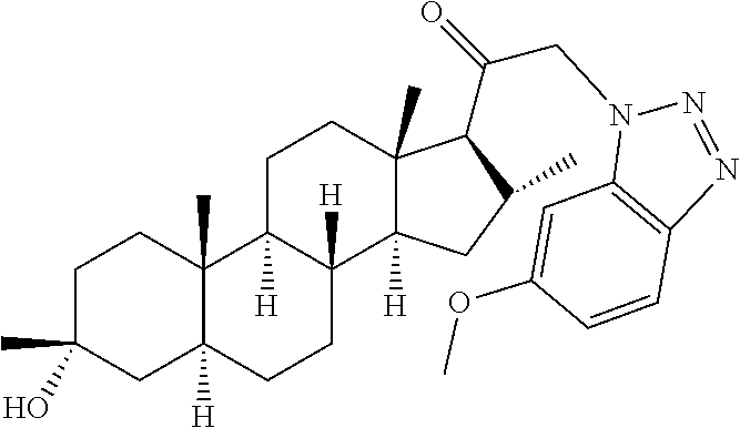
C1C(C)(O)CC2([H])C(C)(C1)C1([H])C([H])(CC2)C2([H])C(C)(CC1)C(C(=O)CN1C3=C(N=N1)C=CC(OC)=C3)C(C)C2
